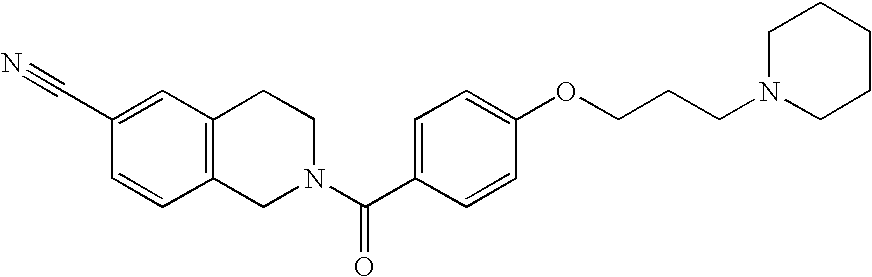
C12=C(C=C(C#N)C=C1)CCN(C(C1=CC=C(OCCCN3CCCCC3)C=C1)=O)C2
